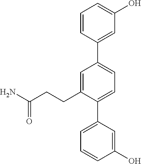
C1=CC(C2=CC=C(C3=CC=CC(O)=C3)C(CCC(N)=O)=C2)=CC(O)=C1
